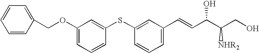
C1=CC(COC2=CC=CC(SC3=CC(C=CC(C([NHR2])CO)O)=CC=C3)=C2)=CC=C1
